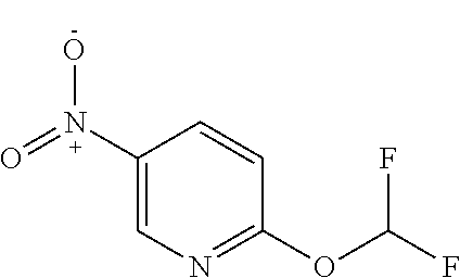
C1(N(=O)O)=CN=C(OC(F)F)C=C1
